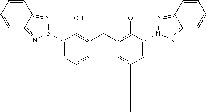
C1=CC2=NN(C3=CC(C(C(C)(C)C)(C)C)=CC(CC4=C(O)C(N5N=C6C(=N5)C=CC=C6)=CC(C(C(C)(C)C)(C)C)=C4)=C3O)N=C2C=C1
